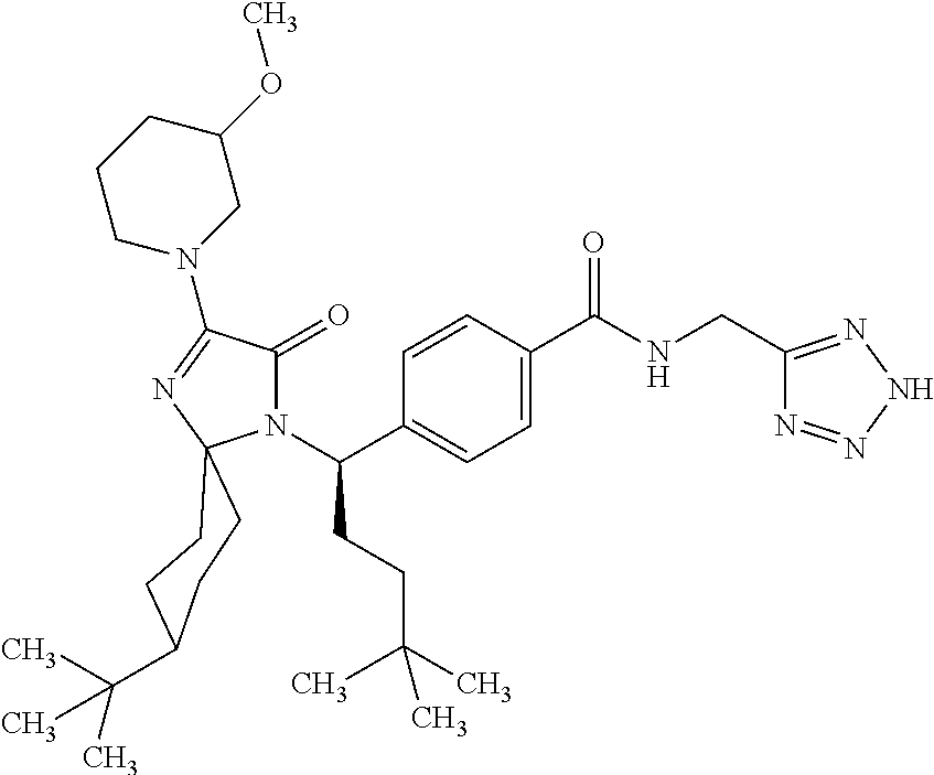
N1(C(C2=CC=C(C(NCC3=NNN=N3)=O)C=C2)CCC(C)(C)C)C(=O)C(N2CC(OC)CCC2)=NC12CCC(C(C)(C)C)CC2
